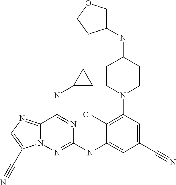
C12=NC=C(C#N)N1N=C(NC1=CC(C#N)=CC(N3CCC(NC4COCC4)CC3)=C1Cl)N=C2NC1CC1
